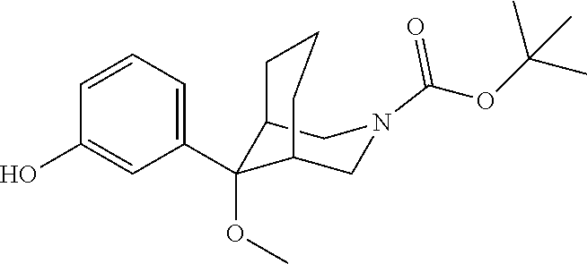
C1=CC(O)=CC(C2(OC)C3CN(C(OC(C)(C)C)=O)CC2CCC3)=C1
